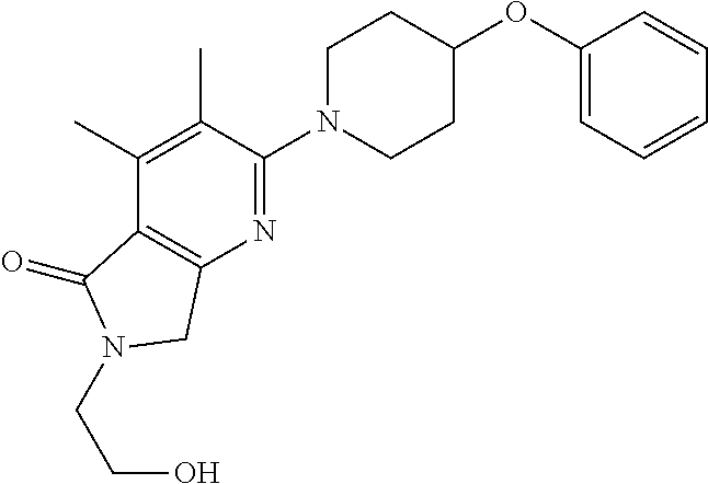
C1(OC2CCN(C3=NC4=C(C(C)=C3C)C(=O)N(CCO)C4)CC2)=CC=CC=C1
